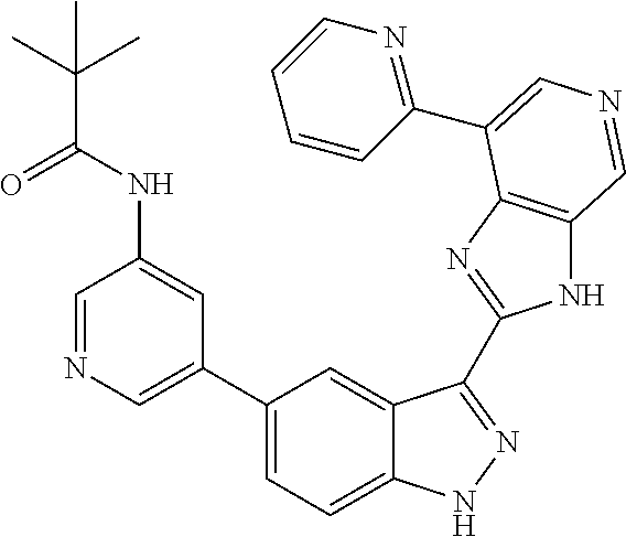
C1(C2=CN=CC(NC(C(C)(C)C)=O)=C2)=CC=C2C(=C1)C(C1=NC3=C(N1)C=NC=C3C1=NC=CC=C1)=NN2
